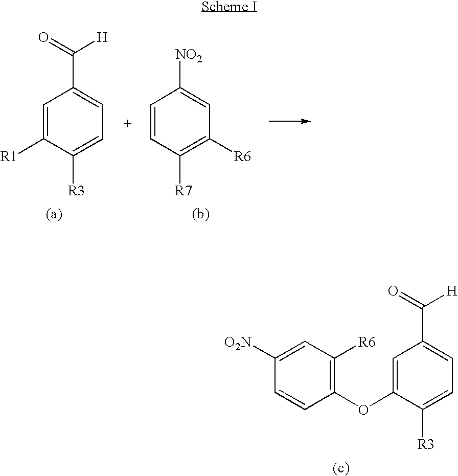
C1=C([R1])C([R3])=CC=C1C(=O)[H].C1=CC([R7])=C([R6])C=C1[NO2].C1([O2N])=CC([R6])=C(OC2=CC(C(=O)[H])=CC=C2[R3])C=C1
